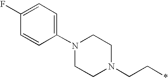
C1N(C2=CC=C(F)C=C2)CCN(CC*)C1
